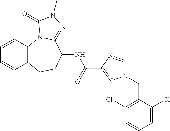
C1=CC2=C(C=C1)CCC(NC(=O)C1=NN(CC3=C(Cl)C=CC=C3Cl)C=N1)C1=NN(C)C(=O)N21
